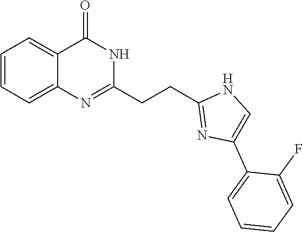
C1=CC=C2C(=C1)C(=O)NC(CCC1=NC(C3=CC=CC=C3F)=CN1)=N2
